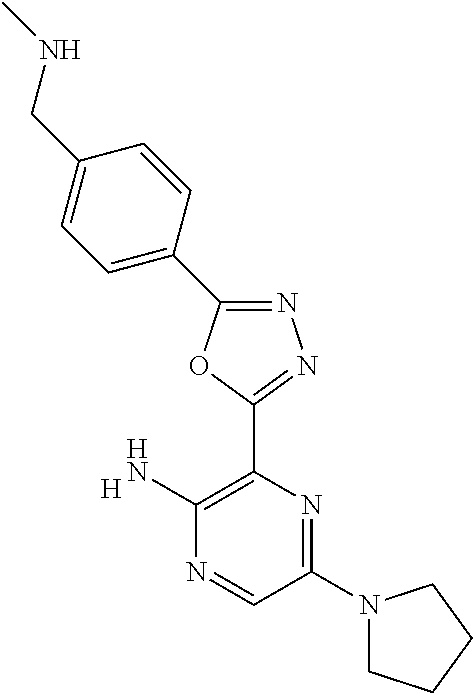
[H].C1(N2CCCC2)=NC(C2=NN=C(C3=CC=C(CNC)C=C3)O2)=C(N)N=C1
